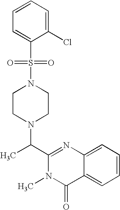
C(C1=NC2=CC=CC=C2C(=O)N1C)(C)N1CCN(S(C2=CC=CC=C2Cl)(=O)=O)CC1
